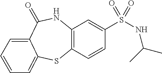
C12=C(NC(=O)C3=CC=CC=C3S1)C=C(S(=O)(NC(C)C)=O)C=C2
